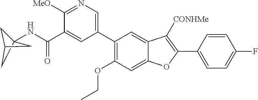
N(C(C1=CC(C2=C(OCC)C=C3C(=C2)C([CONHMe])=C(C2=CC=C(F)C=C2)O3)=CN=C1[MeO])=O)C12CC(C1)C2
